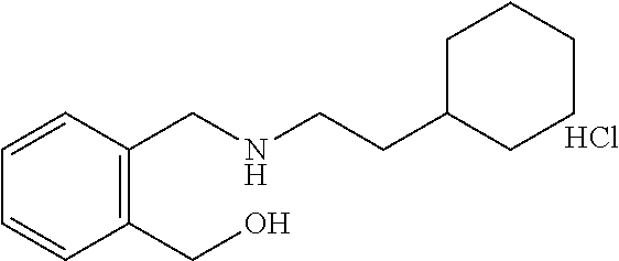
C1=CC(CNCCC2CCCCC2)=C(CO)C=C1.Cl
